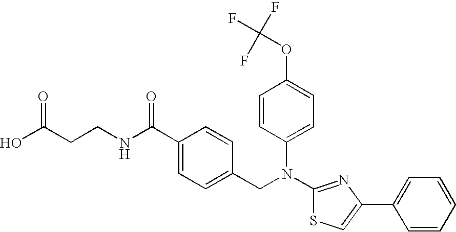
C(CCNC(C1=CC=C(CN(C2=CC=C(OC(F)(F)F)C=C2)C2=NC(C3=CC=CC=C3)=CS2)C=C1)=O)(O)=O
